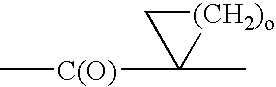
[(CH2)o]1CC1(C)[C(O)]C
